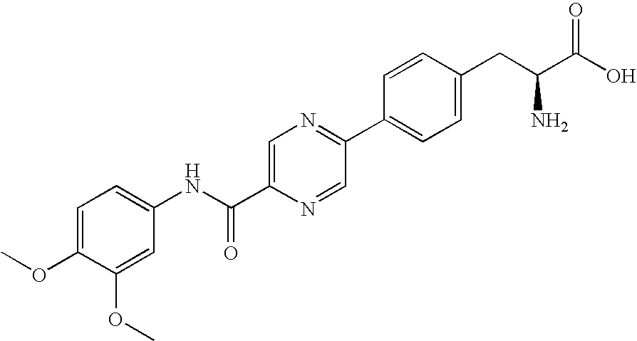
C1(C(NC2=CC=C(OC)C(OC)=C2)=O)=CN=C(C2=CC=C(CC(C(O)=O)N)C=C2)C=N1
